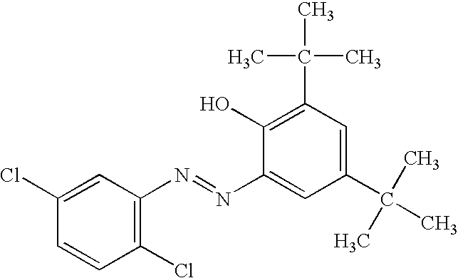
C1=CC(Cl)=C(N=NC2=CC(C(C)(C)C)=CC(C(C)(C)C)=C2O)C=C1Cl
